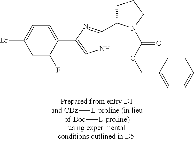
[CBz][L-proline (in lieu].[of Boc][L-proline)].C1=C(F)C(C2=CNC(C3CCCN3C(OCC3=CC=CC=C3)=O)=N2)=CC=C1Br
